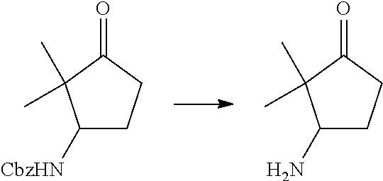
C1([CbzHN])CCC(=O)C1(C)C.C1(N)CCC(=O)C1(C)C
